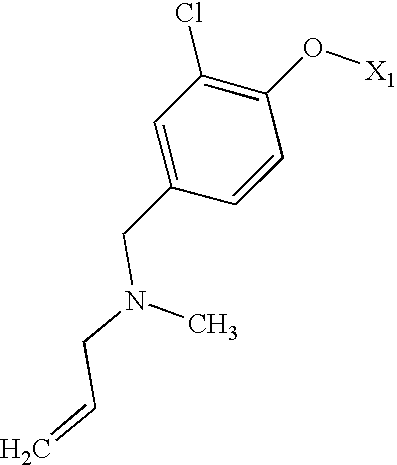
C1=C(CN(CC=C)C)C=CC(O[X1])=C1Cl
